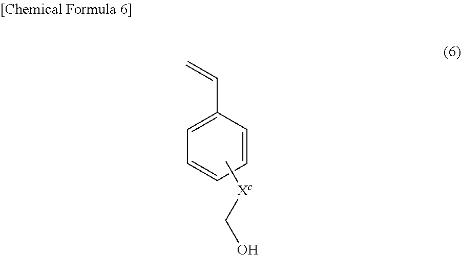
C1=CC=CC=C1C=C.C[Xc]CO
